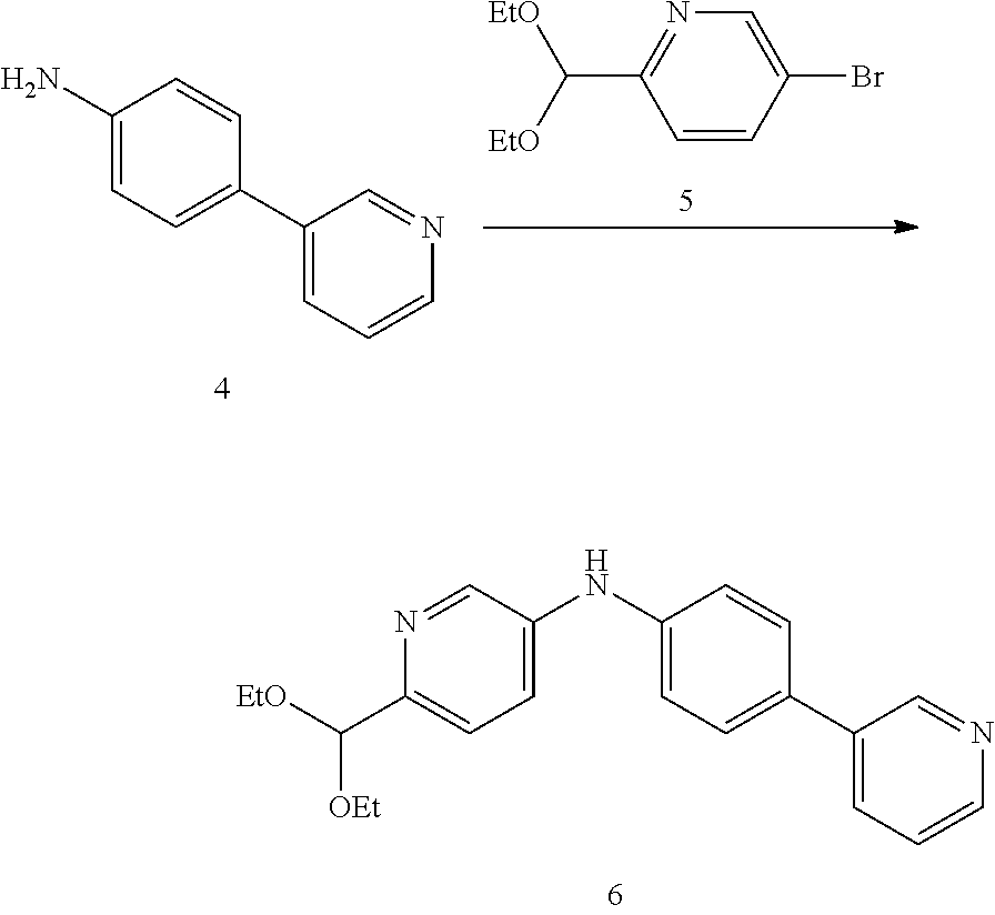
N1=CC(NC2=CC=C(C3=CC=CN=C3)C=C2)=CC=C1C([EtO])[OEt].C1(N)=CC=C(C2=CC=CN=C2)C=C1.C1=CC(Br)=CN=C1C([EtO])[EtO]
